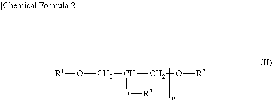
[R1]OCC(CO[R2])O[R3]
